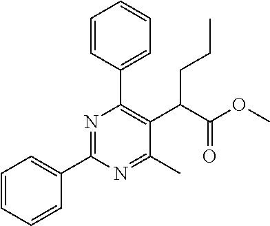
C1=CC=CC(C2=NC(C3=CC=CC=C3)=C(C(C(OC)=O)CCC)C(C)=N2)=C1
